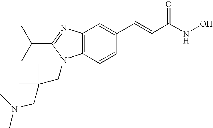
CC(C1=NC2=C(N1CC(CN(C)C)(C)C)C=CC(C=CC(NO)=O)=C2)C
